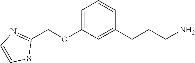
C1=C(OCC2=NC=CS2)C=C(CCCN)C=C1
